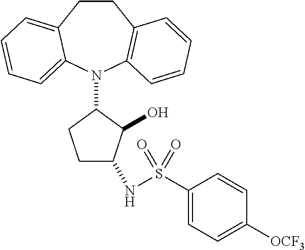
C1CC2=CC=CC=C2N(C2C(O)C(NS(C3=CC=C([OCF3])C=C3)(=O)=O)CC2)C2=C1C=CC=C2
